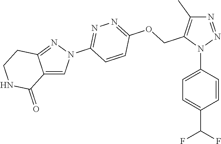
N1=NN(C2=CC=C(C(F)F)C=C2)C(COC2=NN=C(N3N=C4C(=C3)C(=O)NCC4)C=C2)=C1C
